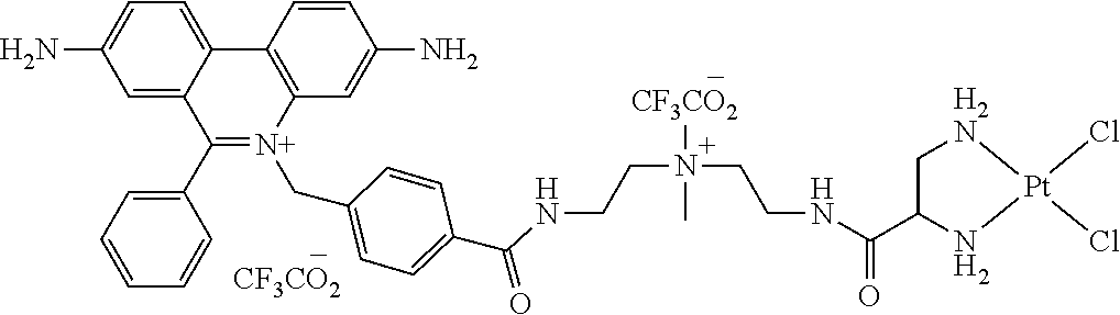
[CF3CO2].N(CCNC(=O)C1N[Pt](Cl)(Cl)[H2N]C1)(CCNC(C1=CC=C(C[N+]2=C(C3=CC=CC=C3)C3=CC(N)=CC=C3C3=C2C=C(N)C=C3)C=C1)=O)(C)[CF3CO2]
